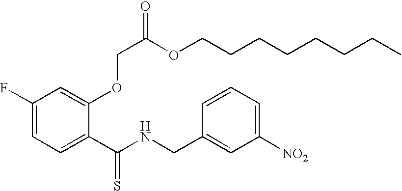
C1(F)=CC=C(C(NCC2=CC([NO2])=CC=C2)=S)C(OCC(OCCCCCCCC)=O)=C1
